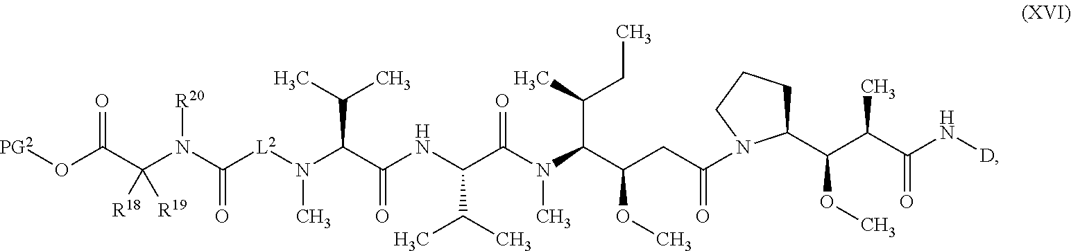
N(C(C(NC(C(C)C)C(N(C)C(C(C)CC)C(CC(=O)N1C(C(C(C(=O)N[D])C)OC)CCC1)OC)=O)=O)C(C)C)([L2]C(=O)N(C(C(=O)O[PG2])([R18])[R19])[R20])C
